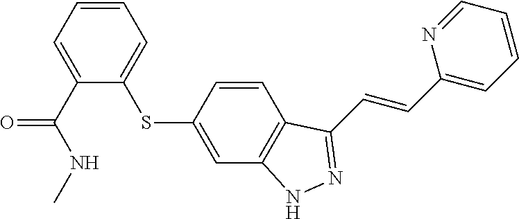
C1=CC=C(C(=O)NC)C(SC2=CC3=C(C=C2)C(C=CC2=CC=CC=N2)=NN3)=C1
